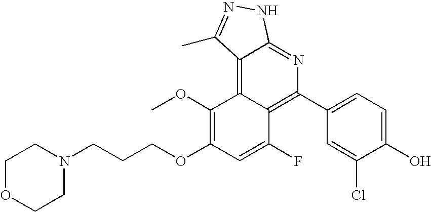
N1(CCCOC2=C(OC)C3=C4C(=NC(C5=CC=C(O)C(Cl)=C5)=C3C(F)=C2)NN=C4C)CCOCC1
